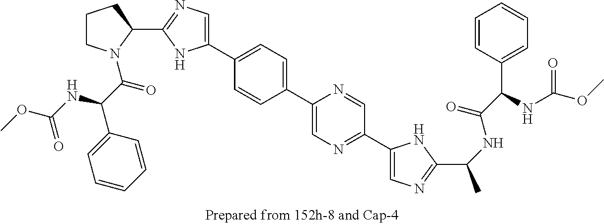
C1CN(C(=O)C(C2=CC=CC=C2)NC(OC)=O)C(C2=NC=C(C3=CC=C(C4=CN=C(C5=CN=C(C(NC(C(C6=CC=CC=C6)NC(OC)=O)=O)C)N5)C=N4)C=C3)N2)C1
